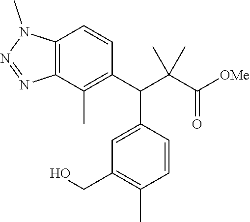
C1=C(C(C2=C(C)C3=C(C=C2)N(C)N=N3)C(C([OMe])=O)(C)C)C=CC(C)=C1CO
